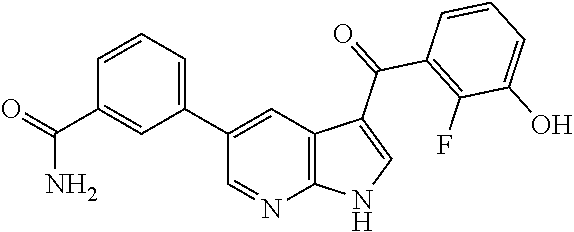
C1(C2=CC=CC(C(=O)N)=C2)=CC2=C(N=C1)NC=C2C(C1=C(F)C(O)=CC=C1)=O
